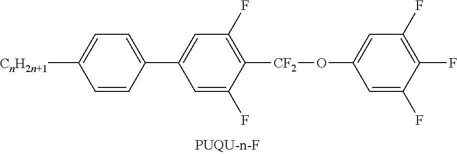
C1=CC(C2=CC(F)=C([CF2]OC3=CC(F)=C(F)C(F)=C3)C(F)=C2)=CC=C1[CnH2n+1]
